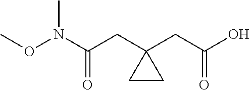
CON(C(CC1(CC(O)=O)CC1)=O)C
